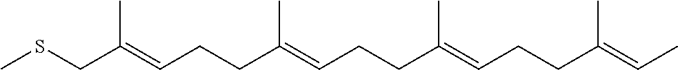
CSCC(=CCCC(=CCCC(=CCCC(=CC)C)C)C)C
